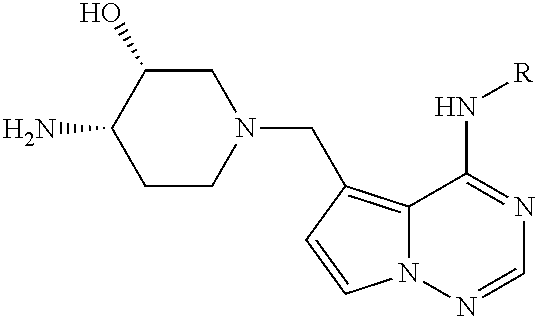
C1C(O)C(N)CCN1CC1=C2N(C=C1)N=CN=C2N[R]
